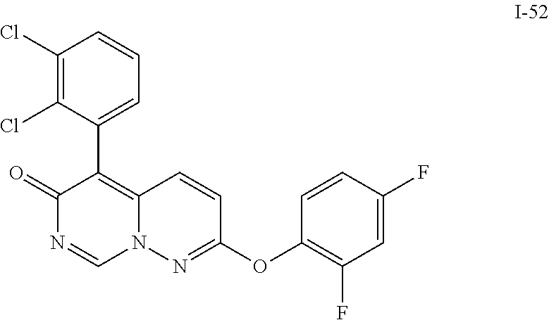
C1(OC2=NN3C(=C(C4=CC=CC(Cl)=C4Cl)C(=O)N=C3)C=C2)=C(F)C=C(F)C=C1
